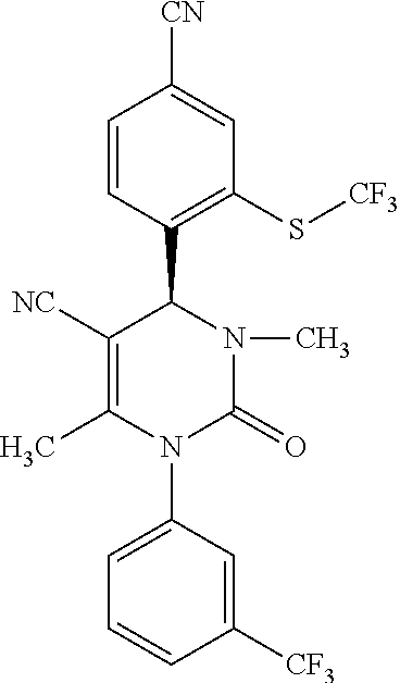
C1([NC])=C(C)N(C2=CC=CC([CF3])=C2)C(=O)N(C)C1C1=C(S[CF3])C=C([CN])C=C1
